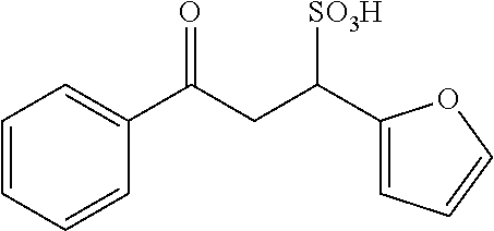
C1=CC=CC(C(CC(C2=CC=CO2)[SO3H])=O)=C1
